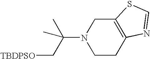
C12=C(CN(C(C)(C)C[TBDPSO])CC1)SC=N2
